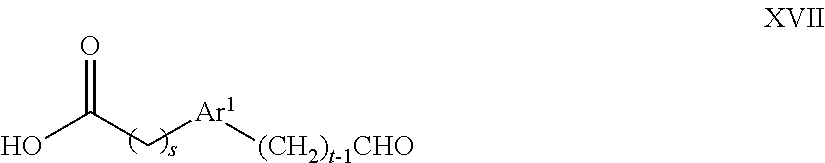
OC(C[Ar1][(CH2)t-1CHO])=O
